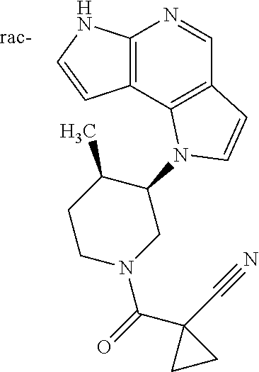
C12=C(NC=C1)N=CC1=C2N(C2C(C)CCN(C(C3(C#N)CC3)=O)C2)C=C1
